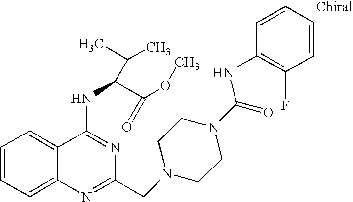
C1=CC=C2C(=C1)C(NC(C(OC)=O)C(C)C)=NC(CN1CCN(C(=O)NC3=C(F)C=CC=C3)CC1)=N2
